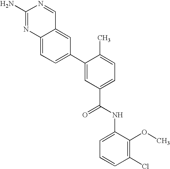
C12=CC(C3=CC(C(NC4=CC=CC(Cl)=C4OC)=O)=CC=C3C)=CC=C1N=C(N)N=C2
